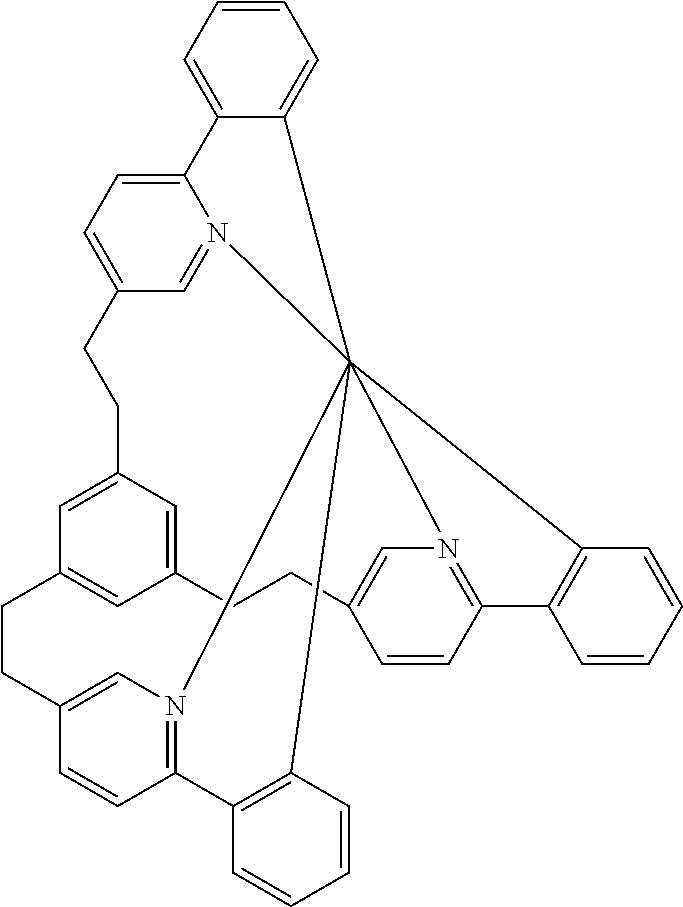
C12=CC=C3C=N1C145(C6=CC=CC=C26)N2=C(C=CC(=C2)CCC2=CC(=CC(=C2)CC3)CCC2=CN1=C(C=C2)C1=C4C=CC=C1)C1=C5C=CC=C1
